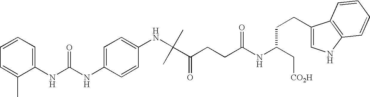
C1(NC(C)(C)C(CCC(NC(C[CO2H])CCC2=CNC3=C2C=CC=C3)=O)=O)=CC=C(NC(NC2=CC=CC=C2C)=O)C=C1
